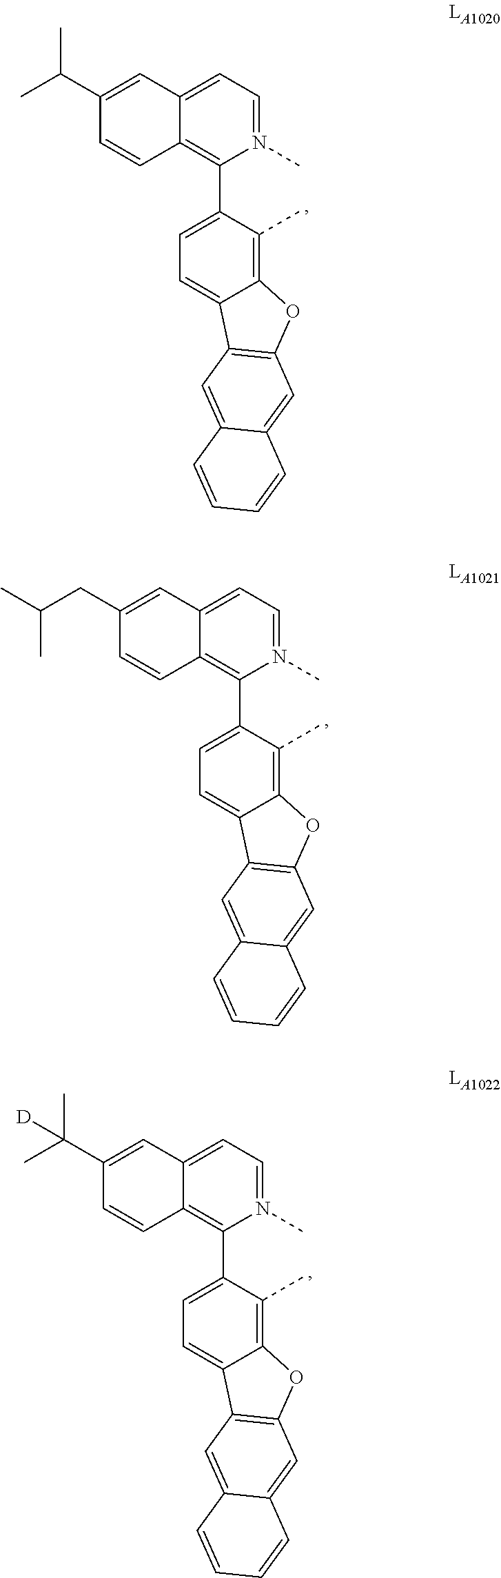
C1=C(C(C)C)C=CC2=C(C3=CC=C4C(=C3C)OC3=C4C=C4C(=C3)C=CC=C4)N(C)=CC=C12.C1=C(C(C)(C)[D])C=CC2=C(C3=CC=C4C(=C3C)OC3=C4C=C4C(=C3)C=CC=C4)N(C)=CC=C12.C1=C(CC(C)C)C=CC2=C(C3=CC=C4C(=C3C)OC3=C4C=C4C(=C3)C=CC=C4)N(C)=CC=C12
